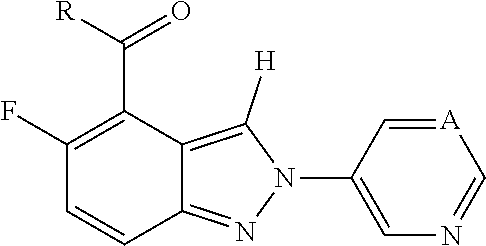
[A]1=CC(N2C([H])=C3C(=N2)C=CC(F)=C3C([R])=O)=CN=C1
